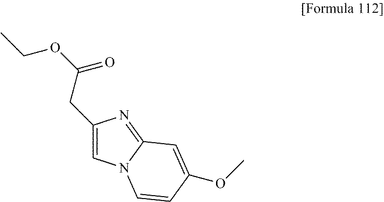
C1=C(CC(OCC)=O)N=C2N1C=CC(OC)=C2
